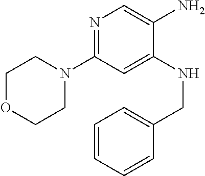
C1OCCN(C2=NC=C(N)C(NCC3=CC=CC=C3)=C2)C1
